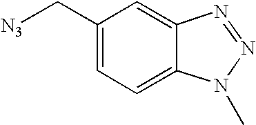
C1(C[N3])=CC=C2C(=C1)N=NN2C
